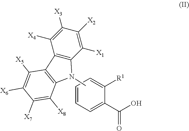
C1=CC=C(C(O)=O)C([R1])=C1.C12=C(C([X1])=C([X2])C([X3])=C1[X4])N(C)C1=C2C([X5])=C([X6])C([X7])=C1[X8]
